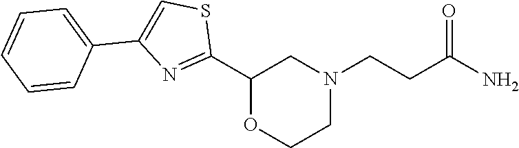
C1(C2=NC(C3=CC=CC=C3)=CS2)OCCN(CCC(=O)N)C1
